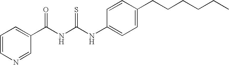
C1(C(NC(NC2=CC=C(CCCCCC)C=C2)=S)=O)=CC=CN=C1
